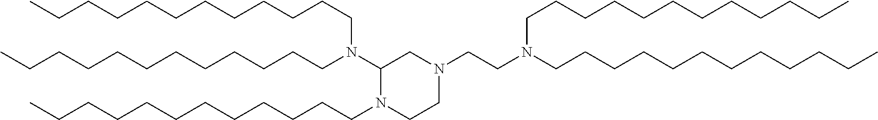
CCCCCCCCCCCCN(CCCCCCCCCCCC)C1N(CCCCCCCCCCCC)CCN(CCN(CCCCCCCCCCCC)CCCCCCCCCCCC)C1
